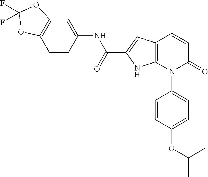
C12=C(C=CC(=O)N1C1=CC=C(OC(C)C)C=C1)C=C(C(NC1=CC3=C(C=C1)OC(F)(F)O3)=O)N2
